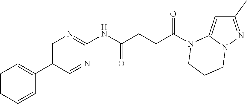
C1(C)=NN2C(=C1)N(C(CCC(NC1=NC=C(C3=CC=CC=C3)C=N1)=O)=O)CCC2
